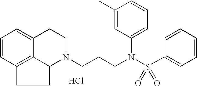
C12=C3C=CC=C1CCN(CCCN(S(C1=CC=CC=C1)(=O)=O)C1=CC=CC(C)=C1)C2CC3.Cl
